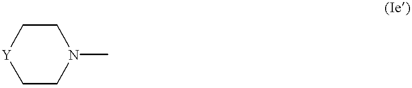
C1N(C)CC[Y]C1
